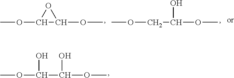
COC1OC1OC.COCC(OC)O.COC(C(OC)O)O
